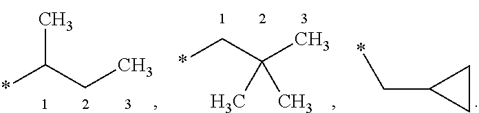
*CC(C)(C)C.*C(CC)C.*CC1CC1
